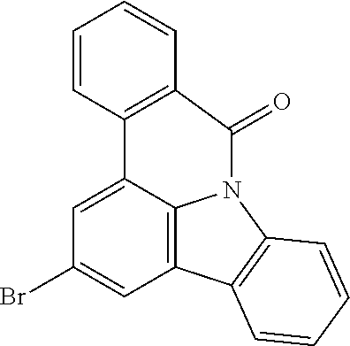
C1=CC2=C(C=C1)C(=O)N1C3=C(C=C(Br)C=C23)C2=C1C=CC=C2
